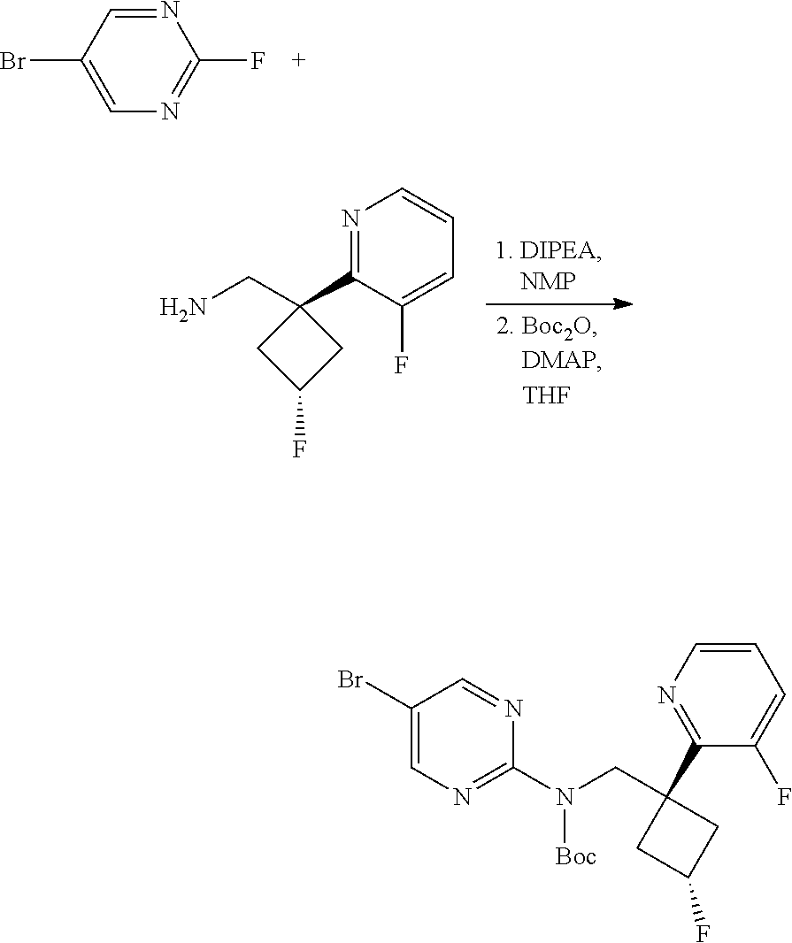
C1=NC(F)=NC=C1Br.N1=C(C2(CN)CC(F)C2)C(F)=CC=C1.C1(Br)=CN=C(N([Boc])CC2(C3=NC=CC=C3F)CC(F)C2)N=C1
